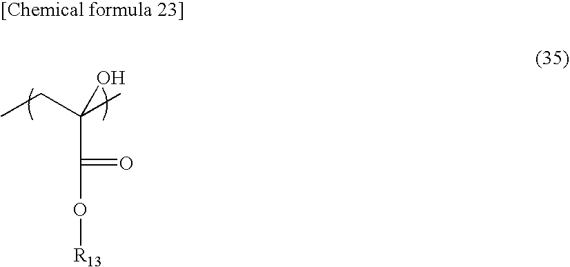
CCC(C)(O)C(=O)O[R13]
